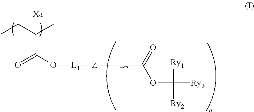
CCC(C)([Xa])C(O[L1][Z][L2]C(OC([Ry1])([Ry3])[Ry2])=O)=O
